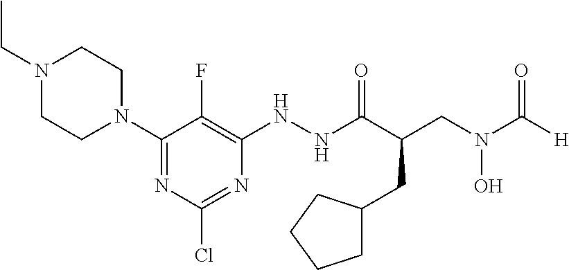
C1(N2CCN(CC)CC2)=NC(Cl)=NC(NNC(C(CN(C([H])=O)O)CC2CCCC2)=O)=C1F
